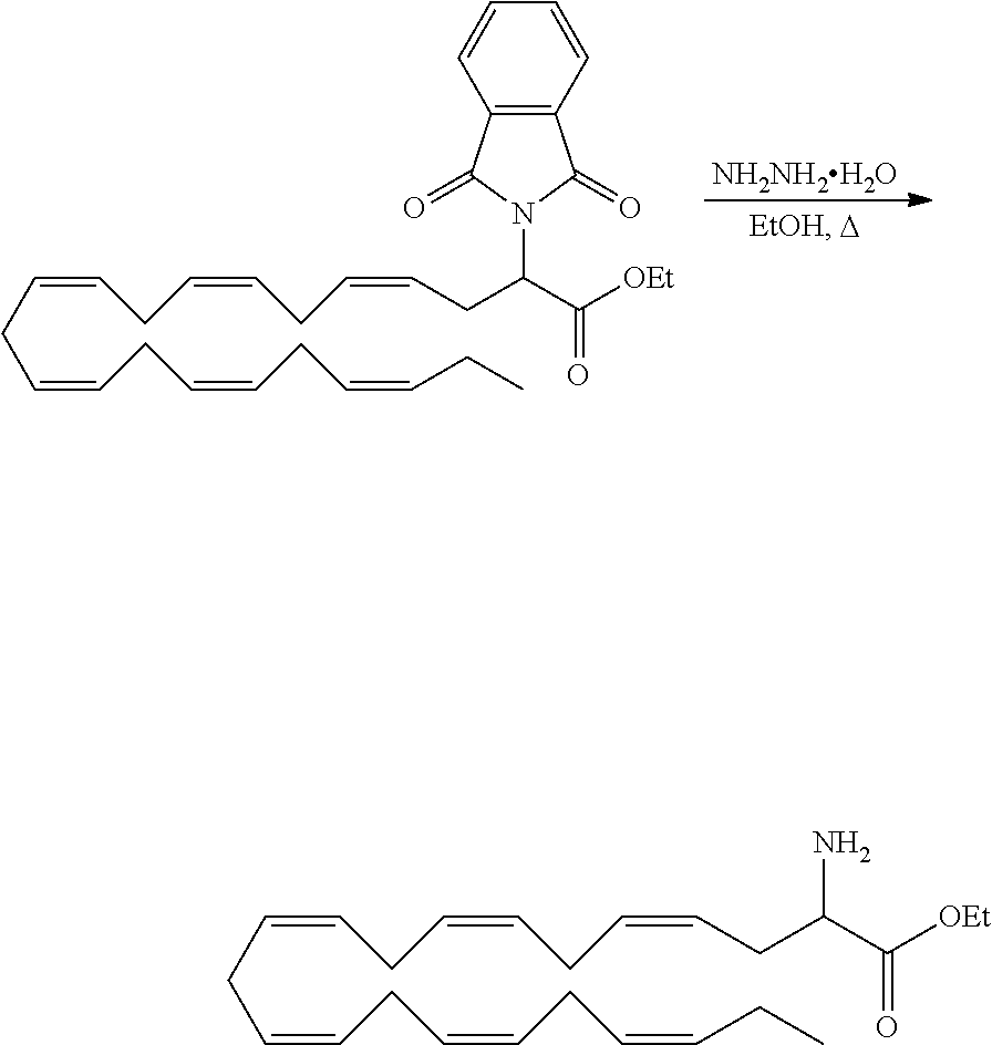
C(C=CCC=CCC=CCC)C=CCC=CCC=CCC(C([OEt])=O)N1C(=O)C2=C(C1=O)C=CC=C2.[NH2NH2H2O].C(C=CCC=CCC=CCC)C=CCC=CCC=CCC(C([OEt])=O)N
